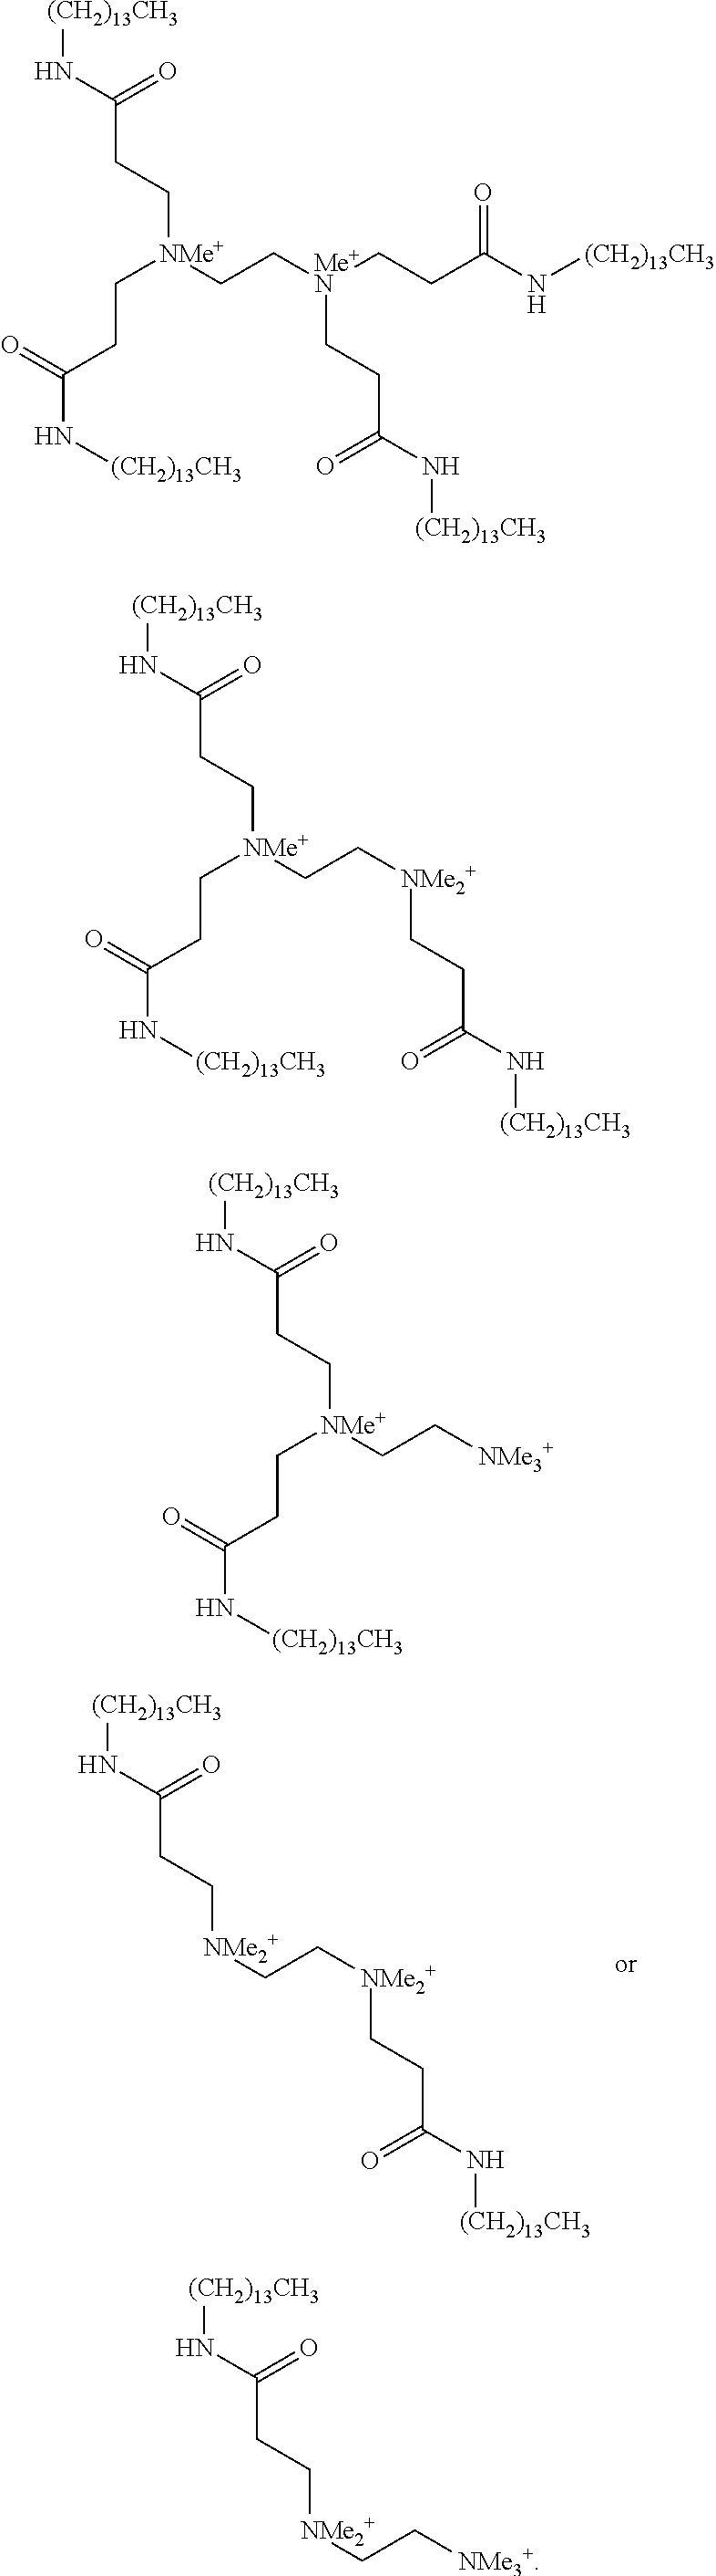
[NMe2+](CCC(=O)N[(CH2)13CH3])CC[NMe2+]CCC(=O)N[(CH2)13CH3].[(CH2)13CH3]NC(=O)CC[NMe+](CCC(=O)N[(CH2)13CH3])CC[Me+N](CCC(=O)N[(CH2)13CH3])CCC(=O)N[(CH2)13CH3].[(CH2)13CH3]NC(=O)CC[NMe+](CCC(=O)N[(CH2)13CH3])CC[NMe2+]CCC(=O)N[(CH2)13CH3].[(CH2)13CH3]NC(=O)CC[NMe+](CCC(=O)N[(CH2)13CH3])CC[NMe3+].[NMe2+](CCC(=O)N[(CH2)13CH3])CC[NMe3+]
